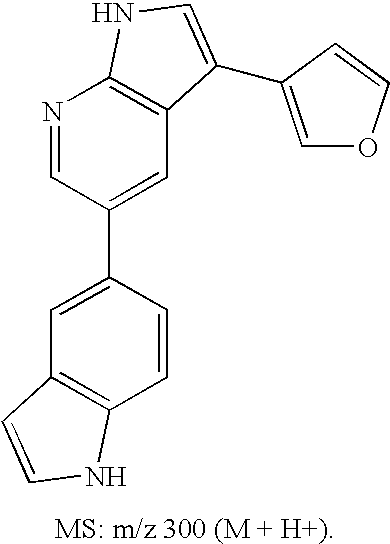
C1=C(C2=CC3=C(N=C2)NC=C3C2=COC=C2)C=CC2=C1C=CN2
